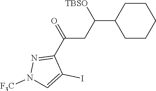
C1CC(C(CC(C2=NN([F3C])C=C2I)=O)[TBSO])CCC1
